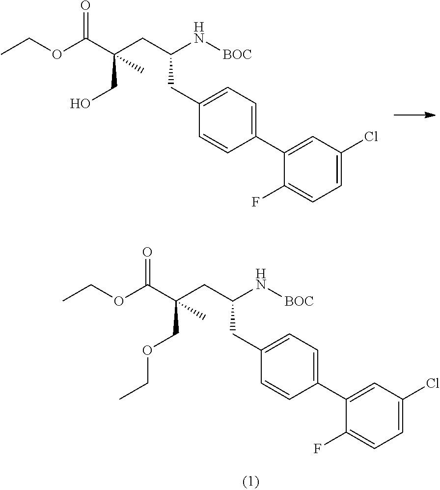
CCOC(C(CC(N[BOC])CC1=CC=C(C2=CC(Cl)=CC=C2F)C=C1)(COCC)C)=O.CCOC(C(CC(N[BOC])CC1=CC=C(C2=CC(Cl)=CC=C2F)C=C1)(CO)C)=O
